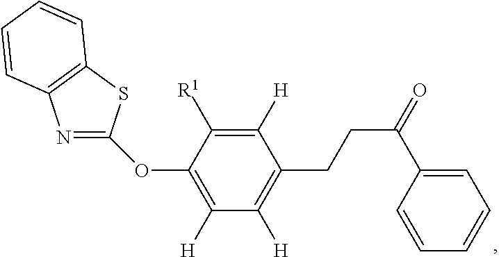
C1([H])=C([R1])C(OC2=NC3=C(S2)C=CC=C3)=C([H])C([H])=C1CCC(=O)C1=CC=CC=C1
